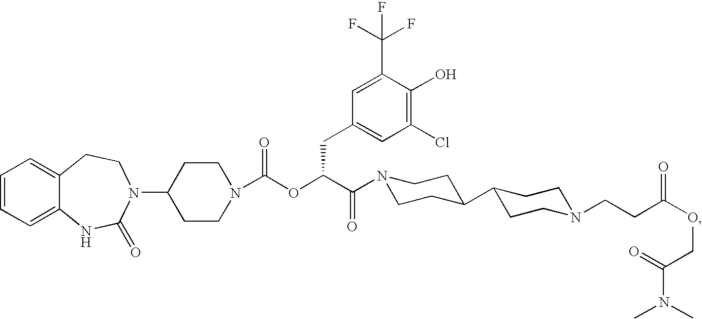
C1=CC=C2C(=C1)CCN(C1CCN(C(OC(C(=O)N3CCC(C4CCN(CCC(OCC(N(C)C)=O)=O)CC4)CC3)CC3=CC(Cl)=C(O)C(C(F)(F)F)=C3)=O)CC1)C(=O)N2
